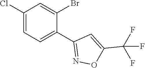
C1(Cl)=CC=C(C2=NOC(C(F)(F)F)=C2)C(Br)=C1
